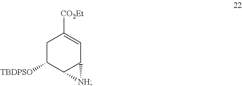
C1C([TBDPSO])C2C(C=C1[CO2Et])[NH]2
